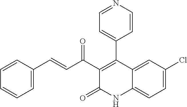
C1=C2C(=CC=C1Cl)NC(=O)C(C(C=CC1=CC=CC=C1)=O)=C2C1=CC=NC=C1
